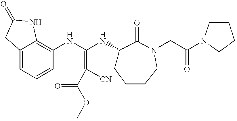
C1=C2C(=C(NC(NC3CCCCN(CC(N4CCCC4)=O)C3=O)=C([CN])C(OC)=O)C=C1)NC(=O)C2
